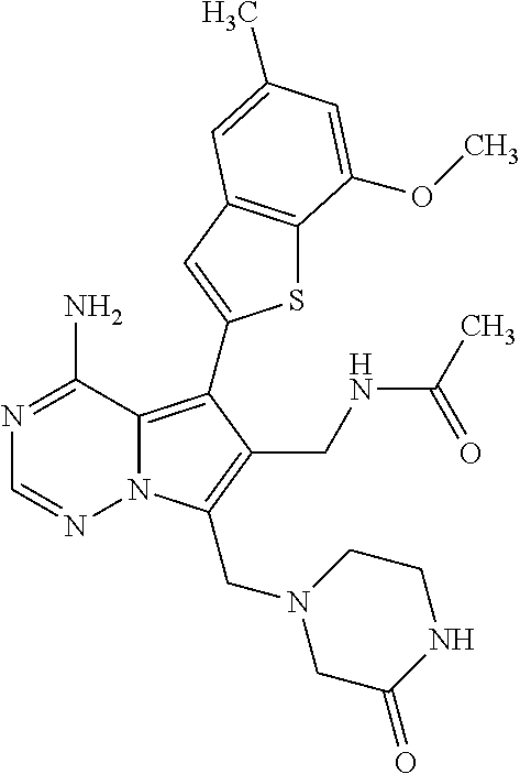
N1=C(N)C2=C(C3=CC4=C(S3)C(OC)=CC(C)=C4)C(CNC(C)=O)=C(CN3CC(=O)NCC3)N2N=C1
